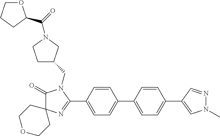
C1(=O)N(CC2CCN(C(=O)C3OCCC3)C2)C(C2=CC=C(C3=CC=C(C4=CN(C)N=C4)C=C3)C=C2)=NC12CCOCC2
